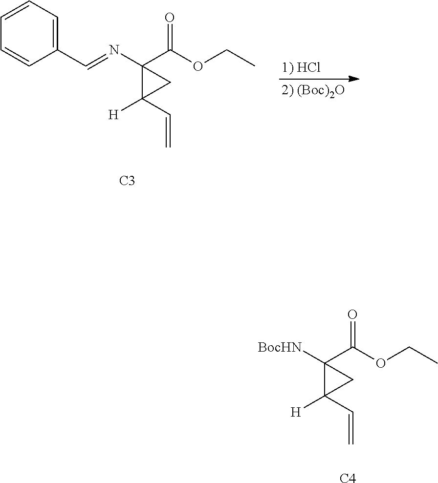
C1=CC=C(C=NC2(C(OCC)=O)C([H])(C=C)C2)C=C1.[C3].[BocHN]C1(C(OCC)=O)C([H])(C=C)C1.[C4]
